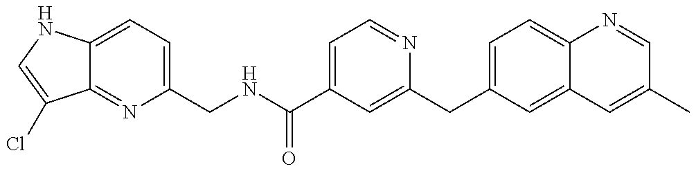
C12=NC(CNC(C3=CC=NC(CC4=CC=C5C(=C4)C=C(C)C=N5)=C3)=O)=CC=C1NC=C2Cl
